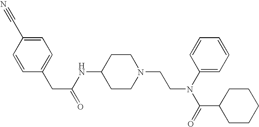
C1(CC(NC2CCN(CCN(C3=CC=CC=C3)C(=O)C3CCCCC3)CC2)=O)=CC=C(C#N)C=C1
